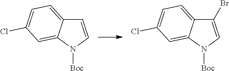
C1=CN([Boc])C2=CC(Cl)=CC=C12.C1(Br)=CN([Boc])C2=CC(Cl)=CC=C12
